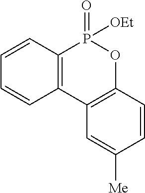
C1=CC2=C(C=C1)P(=O)([OEt])OC1=C2C=C([Me])C=C1
